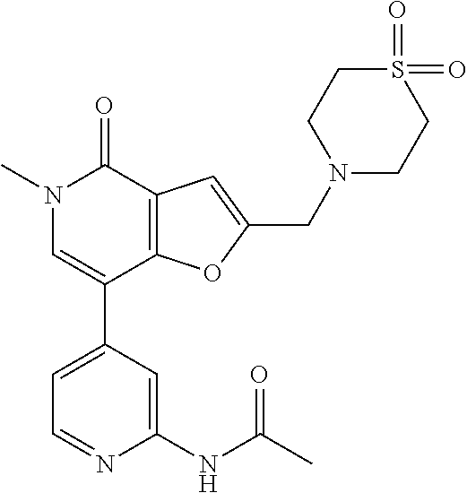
C1=C(C2=CN(C)C(=O)C3=C2OC(CN2CCS(=O)(=O)CC2)=C3)C=C(NC(C)=O)N=C1
